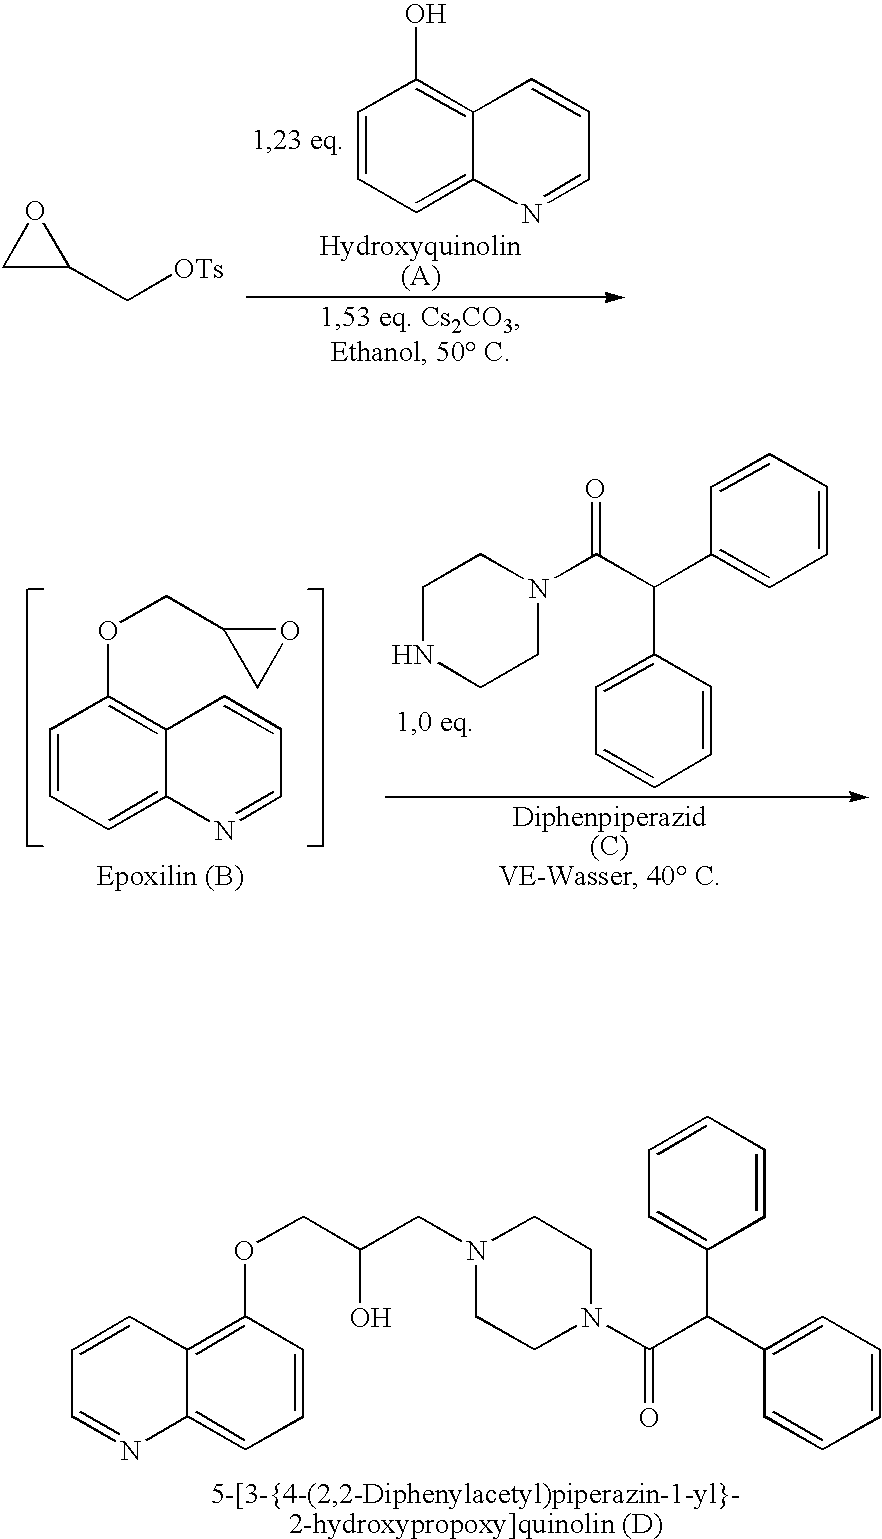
C1=CC=C2C(=C1O)C=CC=N2.C1C(C[OTs])O1.C1NCCN(C(C(C2=CC=CC=C2)C2=CC=CC=C2)=O)C1.C1=CC=C2C(=C1OCC1CO1)C=CC=N2.C1=CC2=C(OCC(CN3CCN(C(C(C4=CC=CC=C4)C4=CC=CC=C4)=O)CC3)O)C=CC=C2N=C1
